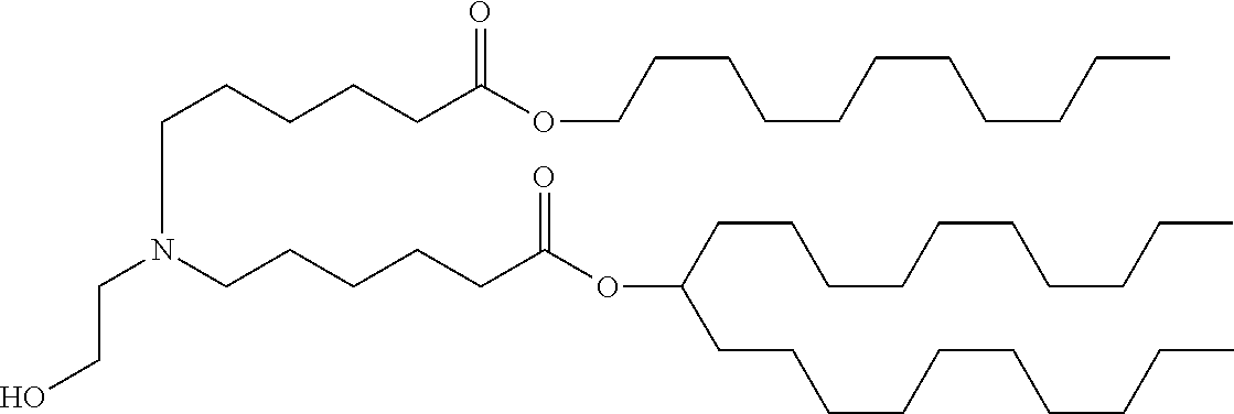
C(CCN(CCO)CCCCCC(=O)OC(CCCCCCCCCC)CCCCCCCCCC)CCC(=O)OCCCCCCCCCCC
